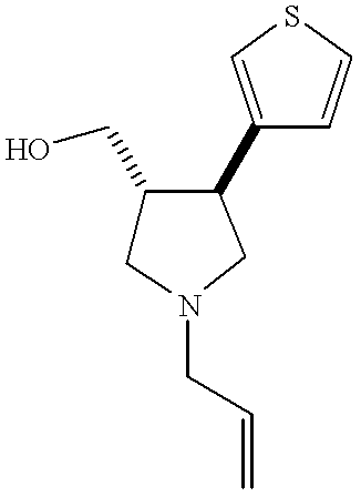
C1(CO)CN(CC=C)CC1C1=CSC=C1
